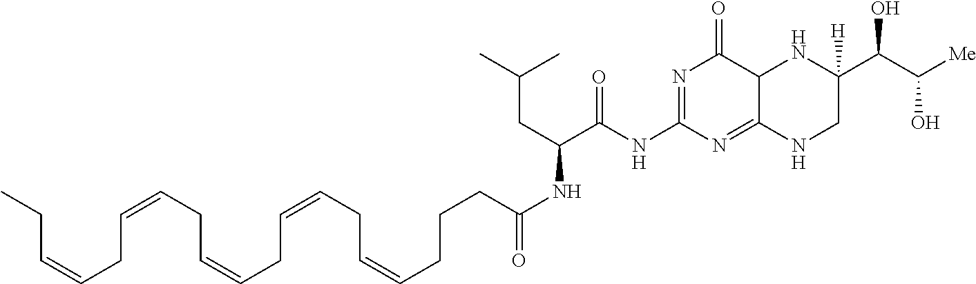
C(NC1=NC(=O)C2C(=N1)NCC(C(C([Me])O)O)([H])N2)(=O)C(NC(=O)CCCC=CCC=CCC=CCC=CCC=CCC)CC(C)C
